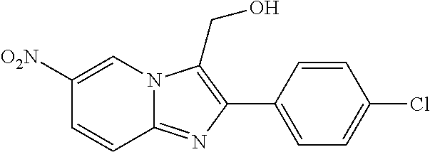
C1=CC2=NC(C3=CC=C(Cl)C=C3)=C(CO)N2C=C1[O2N]
